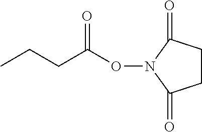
CCCC(ON1C(=O)CCC1=O)=O
